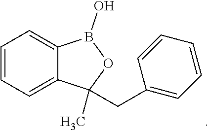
C1=CC=C2C(=C1)C(CC1=CC=CC=C1)(C)OB2O
